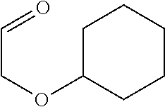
C1C(OCC=O)CCCC1
